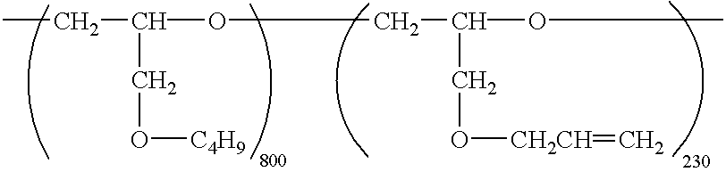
CCC(OCC(OC)CO[CH2CH]=C)CO[C4H9]
